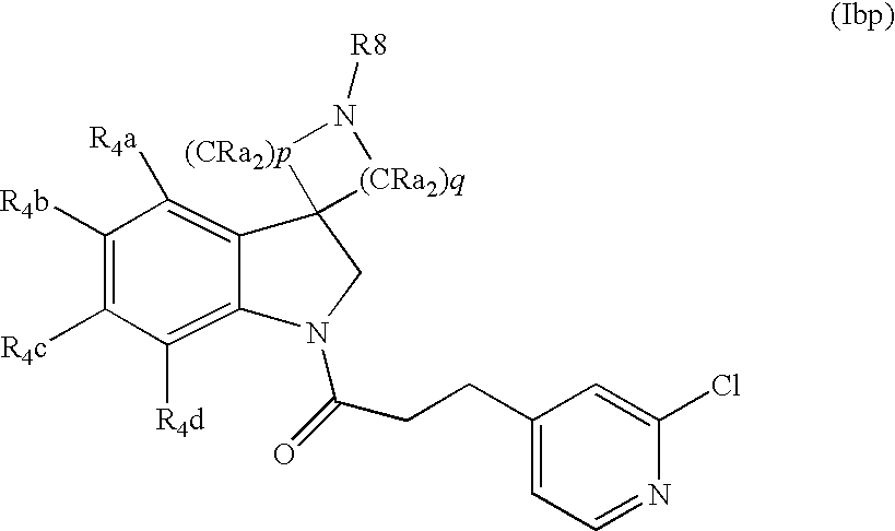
C1([R4b])=C([R4c])C([R4d])=C2C(=C1[R4a])C1(CN2C(=O)CCC2=CC=NC(Cl)=C2)[(CRa2)q]N([R8])[(CRa2)p]1
